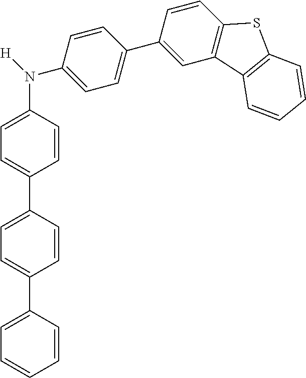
C1=CC(C2=CC=C(C3=CC=C(N(C4=CC=C(C5=CC6=C(C=C5)SC5=C6C=CC=C5)C=C4)[H])C=C3)C=C2)=CC=C1
